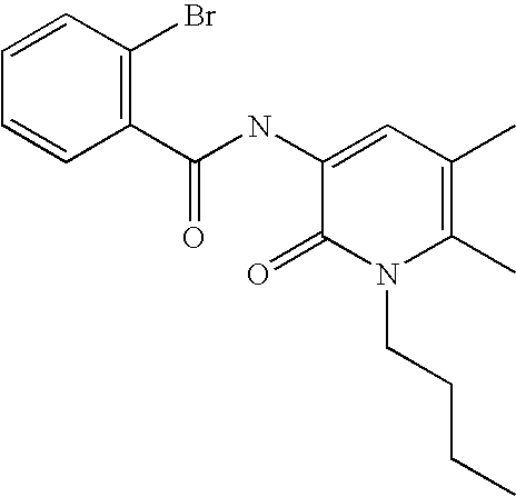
C1=CC(Br)=C(C(NC2=CC(C)=C(C)N(CCCC)C2=O)=O)C=C1
